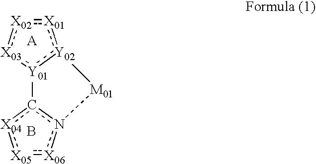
[X01]1:[X02]:[X03]:[Y01]2:[Y02]:1[M01]n1c-2[X04]:[X05]:[X06]1.B
